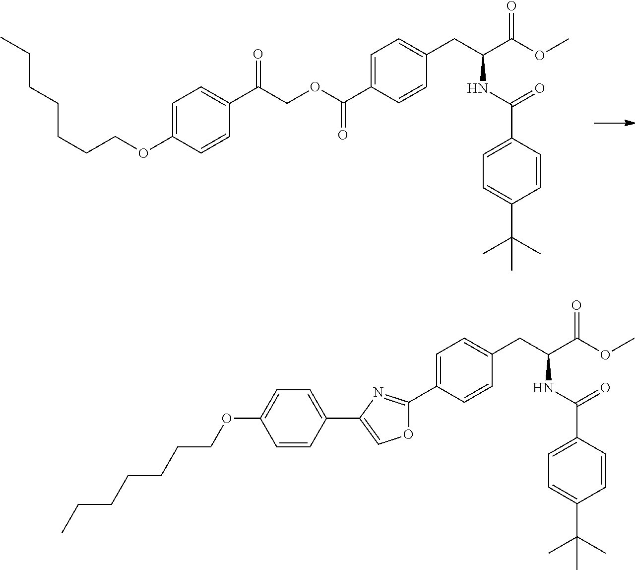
C1=C(C(OCC(C2=CC=C(OCCCCCCC)C=C2)=O)=O)C=CC(CC(C(OC)=O)NC(C2=CC=C(C(C)(C)C)C=C2)=O)=C1.C1=C(C2=NC(C3=CC=C(OCCCCCCC)C=C3)=CO2)C=CC(CC(C(OC)=O)NC(C2=CC=C(C(C)(C)C)C=C2)=O)=C1
